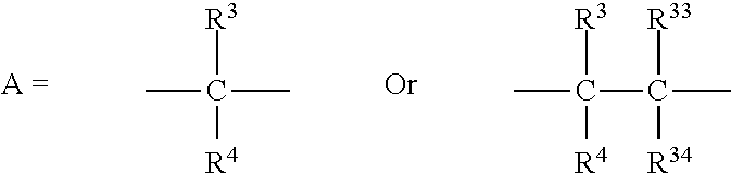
CC(C)([R3])[R4].C(C(C)([R33])[R34])(C)([R3])[R4]
